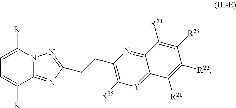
C1=C([R])N2C(=NC(CCC3=C([R25])[Y]=C4C(=N3)C([R24])=C([R23])C([R22])=C4[R21])=N2)C([R])=C1
